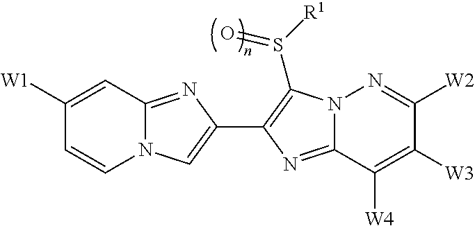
C1([W1])=CC2=NC(C3=C(S([R1])=O)N4C(=N3)C([W4])=C([W3])C([W2])=N4)=CN2C=C1
